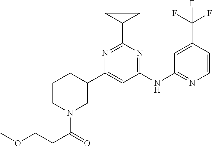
C1CN(C(CCOC)=O)CC(C2=CC(NC3=NC=CC(C(F)(F)F)=C3)=NC(C3CC3)=N2)C1
